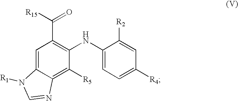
C1=C2C(=C([R5])C(NC3=CC=C([R4])C=C3[R2])=C1C([R15])=O)N=CN2[R1]
